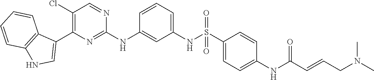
C1(Cl)=C(C2=CNC3=C2C=CC=C3)N=C(NC2=CC(NS(C3=CC=C(NC(C=CCN(C)C)=O)C=C3)(=O)=O)=CC=C2)N=C1
